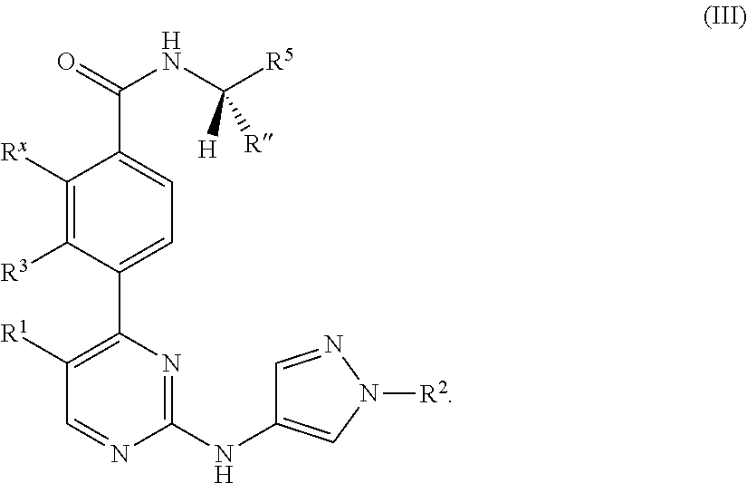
[HN](C([R5])([H])[R])C(=O)C1=CC=C(C2=C([R1])C=NC(NC3=CN([R2])N=C3)=N2)C([R3])=C1[Rx]
